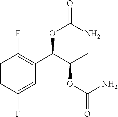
C1=CC(F)=CC(C(C(C)OC(=O)N)OC(=O)N)=C1F
